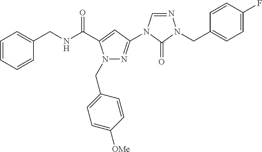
C(NC(=O)C1=CC(N2C=NN(CC3=CC=C(F)C=C3)C2=O)=NN1CC1=CC=C([OMe])C=C1)C1=CC=CC=C1
